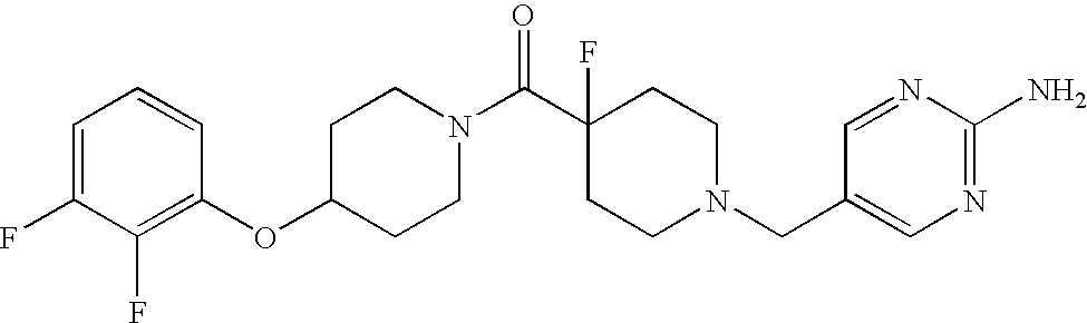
C1(OC2=C(F)C(F)=CC=C2)CCN(C(C2(F)CCN(CC3=CN=C(N)N=C3)CC2)=O)CC1
